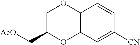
C12=C(C=C([CN])C=C1)OC(C[AcO])CO2
